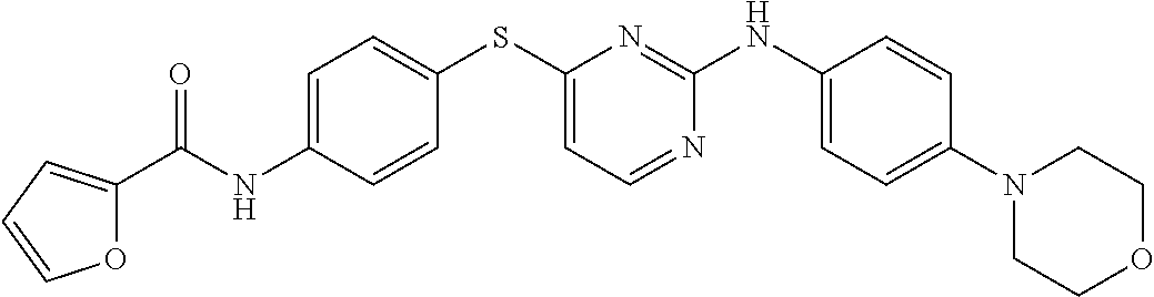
C1(NC(=O)C2=CC=CO2)=CC=C(SC2=CC=NC(NC3=CC=C(N4CCOCC4)C=C3)=N2)C=C1
